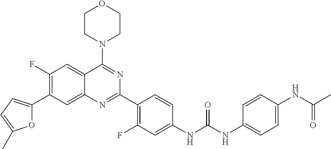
C1(F)=C(C2=CC=C(C)O2)C=C2C(=C1)C(N1CCOCC1)=NC(C1=C(F)C=C(NC(NC3=CC=C(NC(C)=O)C=C3)=O)C=C1)=N2
